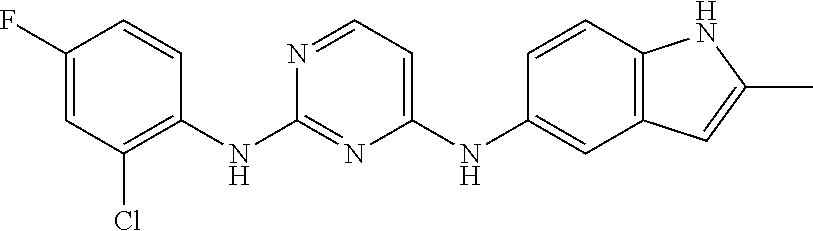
C1(F)=CC(Cl)=C(NC2=NC(NC3=CC4=C(C=C3)NC(C)=C4)=CC=N2)C=C1
